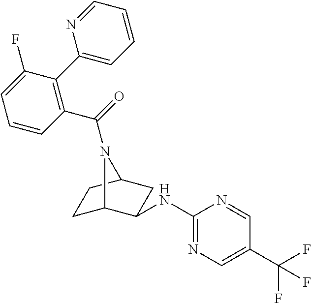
C1C2C(NC3=NC=C(C(F)(F)F)C=N3)CC(C1)N2C(=O)C1=C(C2=CC=CC=N2)C(F)=CC=C1
